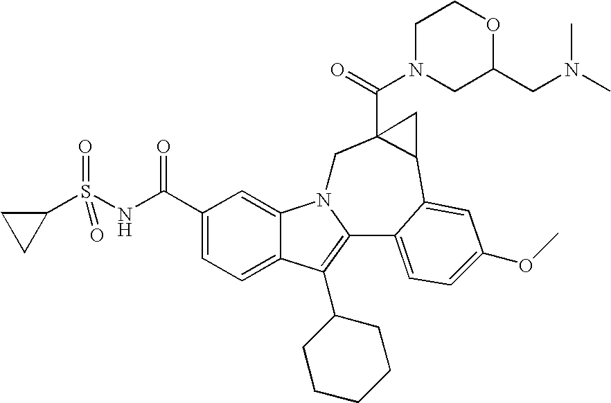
C1(C(NS(C2CC2)(=O)=O)=O)=CC=C2C(=C1)N1C(=C2C2CCCCC2)C2=CC=C(OC)C=C2C2C(C(N3CC(CN(C)C)OCC3)=O)(C1)C2
